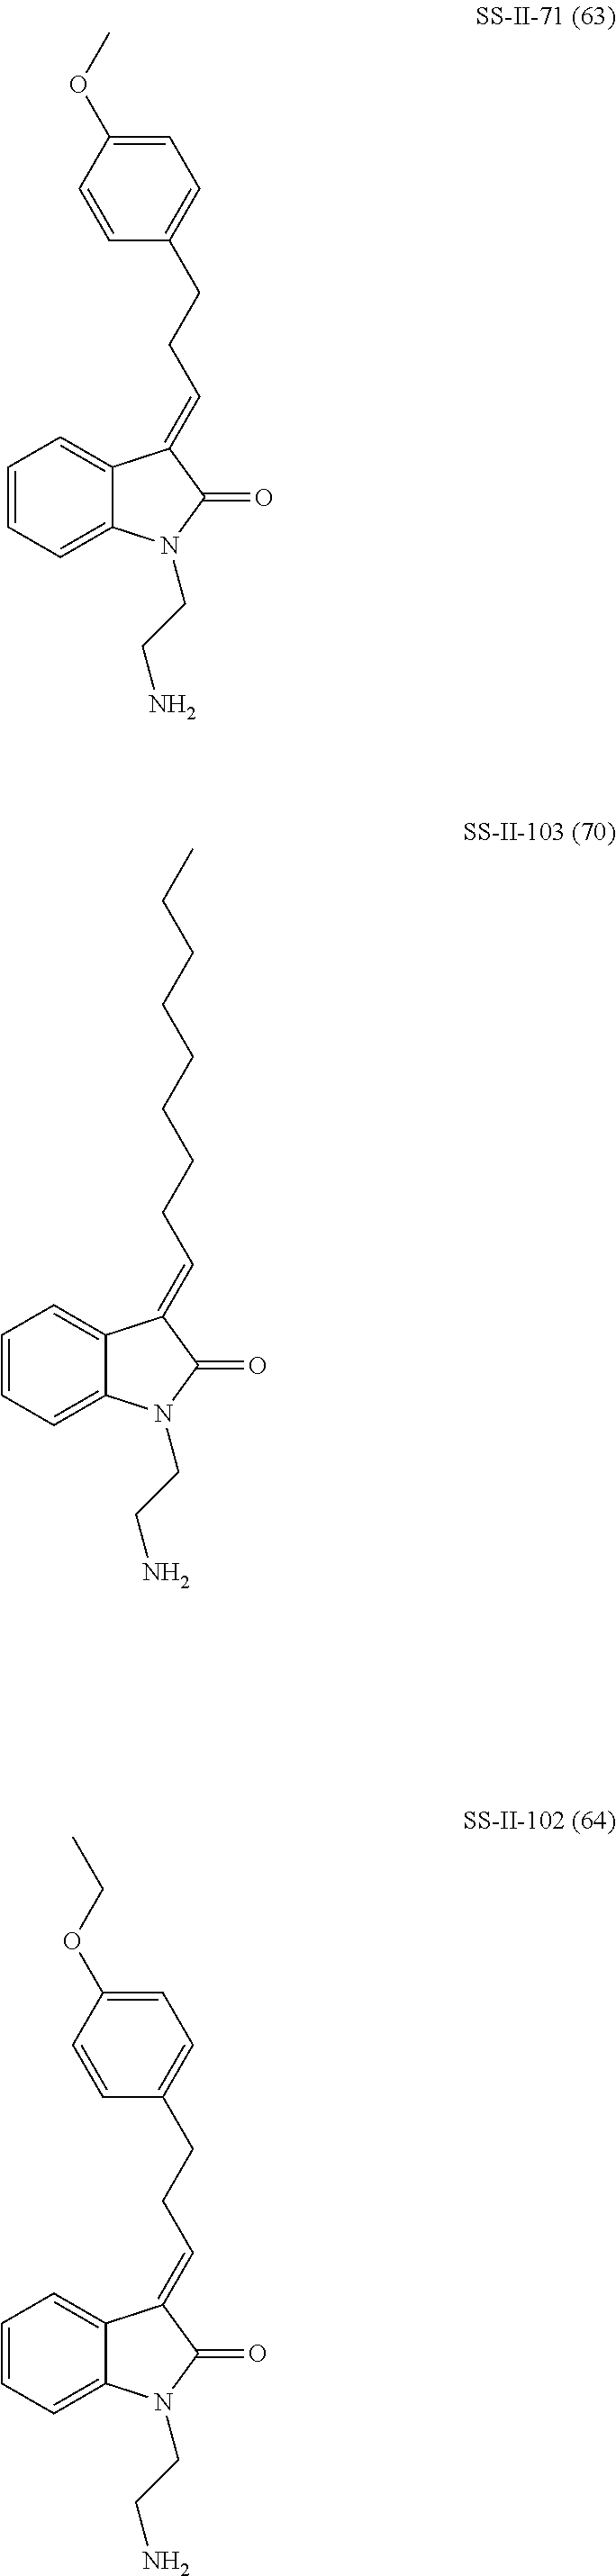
C1=CC=C2C(=C1)C(=CCCC1=CC=C(OCC)C=C1)C(=O)N2CCN.C1=CC=C2C(=C1)C(=CCCC1=CC=C(OC)C=C1)C(=O)N2CCN.C1=CC=C2C(=C1)C(=CCCCCCCCC)C(=O)N2CCN
